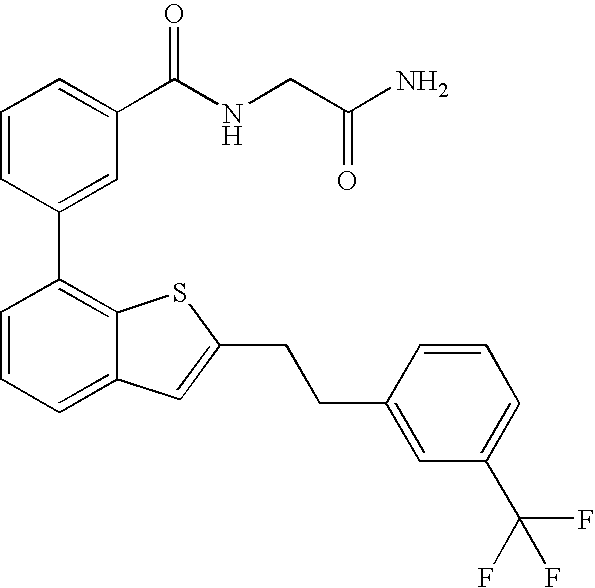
C1=CC=C(C(NCC(N)=O)=O)C=C1C1=C2C(=CC=C1)C=C(CCC1=CC(C(F)(F)F)=CC=C1)S2
